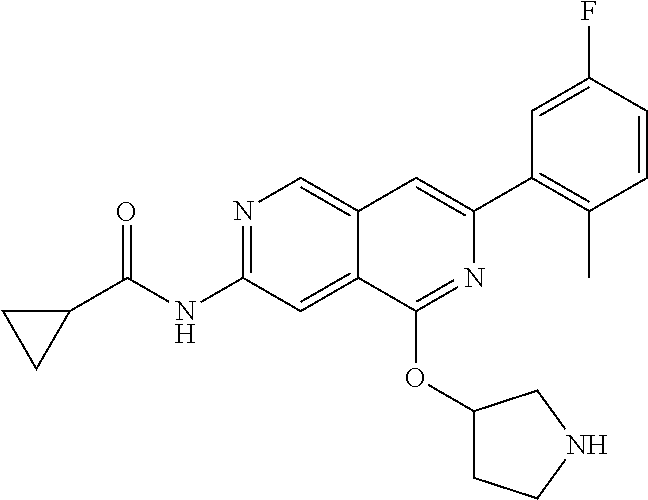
C1C(C(NC2=NC=C3C(=C2)C(OC2CCNC2)=NC(C2=C(C)C=CC(F)=C2)=C3)=O)C1
